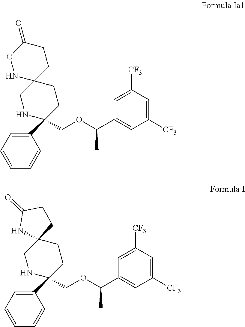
C1(C2(COC(C3=CC([CF3])=CC([CF3])=C3)C)CCC3(CN2)CCC(=O)ON3)=CC=CC=C1.C1(C2(COC(C3=CC([CF3])=CC([CF3])=C3)C)CCC3(CN2)CCC(=O)N3)=CC=CC=C1
